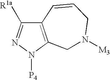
C12=C(N([P4])N=C1[R1a])CN([M3])CC=C2
